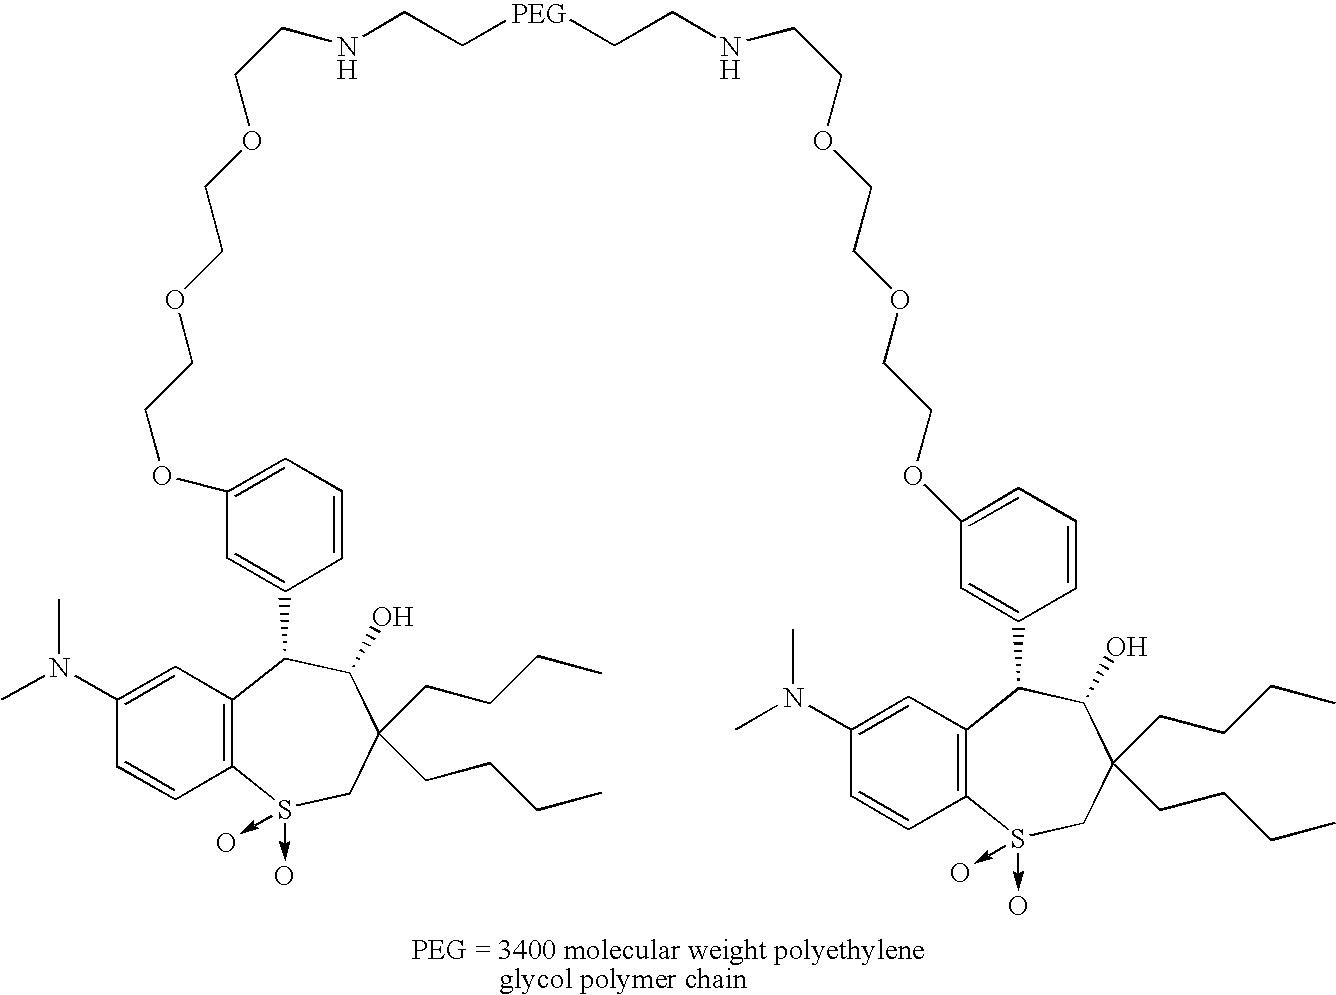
O(CCOCCOCCNCC[PEG]CCNCCOCCOCCOC1=CC=CC(C2C3=C(C=CC(N(C)C)=C3)S(->O)(->O)CC(CCCC)(CCCC)C2O)=C1)C1=CC=CC(C2C3=C(C=CC(N(C)C)=C3)S(->O)(->O)CC(CCCC)(CCCC)C2O)=C1
